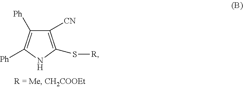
C1([CN])=C(S[R])NC([Ph])=C1[Ph]
